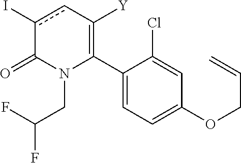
C1(C2=C([Y])cc(I)C(=O)N2CC(F)F)=CC=C(OCC=C)C=C1Cl
